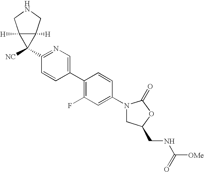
C1(N2CC(CNC(=O)[OMe])OC2=O)=CC(F)=C(C2=CN=C(C3([NC])C4([H])C3([H])CNC4)C=C2)C=C1
